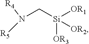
N(C[Si]([OR3])([OR1])[OR2])([R5])[R4]
